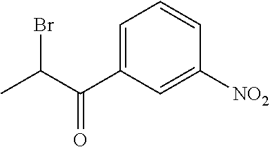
C1=C(C(C(C)Br)=O)C=C([NO2])C=C1
